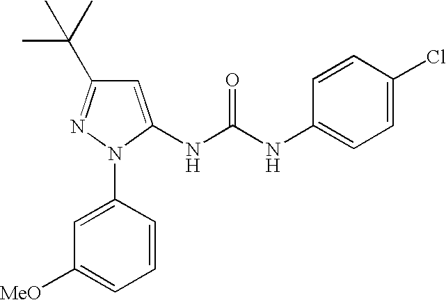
C1=C(NC(=O)NC2=CC=C(Cl)C=C2)N(C2=CC([MeO])=CC=C2)N=C1C(C)(C)C
